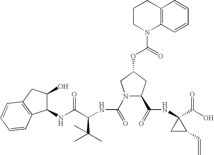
N1(C(=O)NC(C(NC2C(O)CC3=C2C=CC=C3)=O)C(C)(C)C)C(C(=O)NC2(C(O)=O)CC2C=C)CC(OC(N2C3=C(CCC2)C=CC=C3)=O)C1
